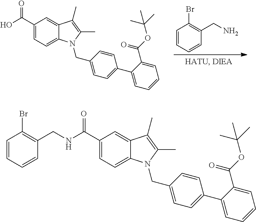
C(C1=CC=C2C(=C1)C(C)=C(C)N2CC1=CC=C(C2=CC=CC=C2C(OC(C)(C)C)=O)C=C1)(O)=O.C1=CC=CC(CN)=C1Br.C(C1=CC=C2C(=C1)C(C)=C(C)N2CC1=CC=C(C2=CC=CC=C2C(OC(C)(C)C)=O)C=C1)(NCC1=C(Br)C=CC=C1)=O
